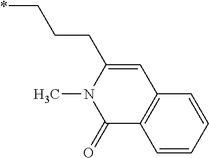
C(CCC1=CC2=C(C(=O)N1C)C=CC=C2)*
